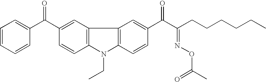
C1=CC=CC(C(C2=CC3=C(C=C2)N(CC)C2=C3C=C(C(C(CCCCCC)=NOC(C)=O)=O)C=C2)=O)=C1
